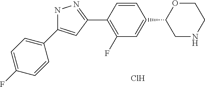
Cl.C1=CC(C2=NNC(C3=CC=C(F)C=C3)=C2)=C(F)C=C1C1CNCCO1
